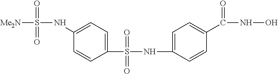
[Me2N]S(=O)(=O)NC1=CC=C(S(=O)(=O)NC2=CC=C(C(NO)=O)C=C2)C=C1
